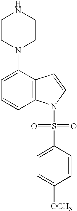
C1=CC2=C(C(N3CCNCC3)=C1)C=CN2S(=O)(=O)C1=CC=C([OCH3])C=C1
